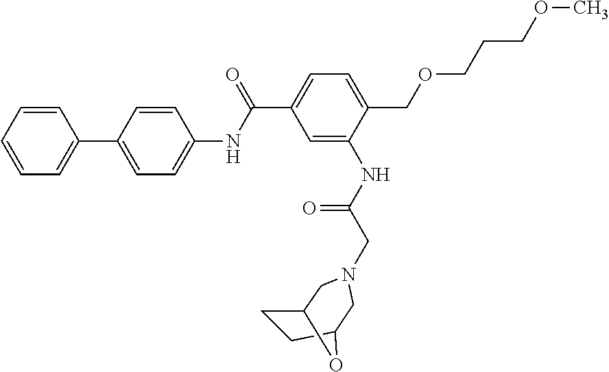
C1=CC=CC=C1C1=CC=C(NC(C2=CC=C(COCCCOC)C(NC(CN3CC4CCC(C3)O4)=O)=C2)=O)C=C1
